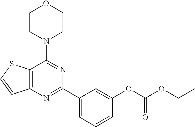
C12=C(N=C(C3=CC=CC(OC(OCC)=O)=C3)N=C1N1CCOCC1)C=CS2
